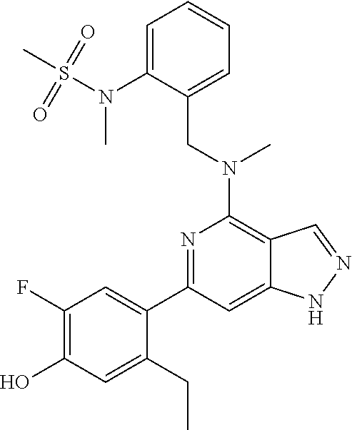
C1=C(N(S(C)(=O)=O)C)C(CN(C2=C3C(=CC(C4=CC(F)=C(O)C=C4CC)=N2)NN=C3)C)=CC=C1
